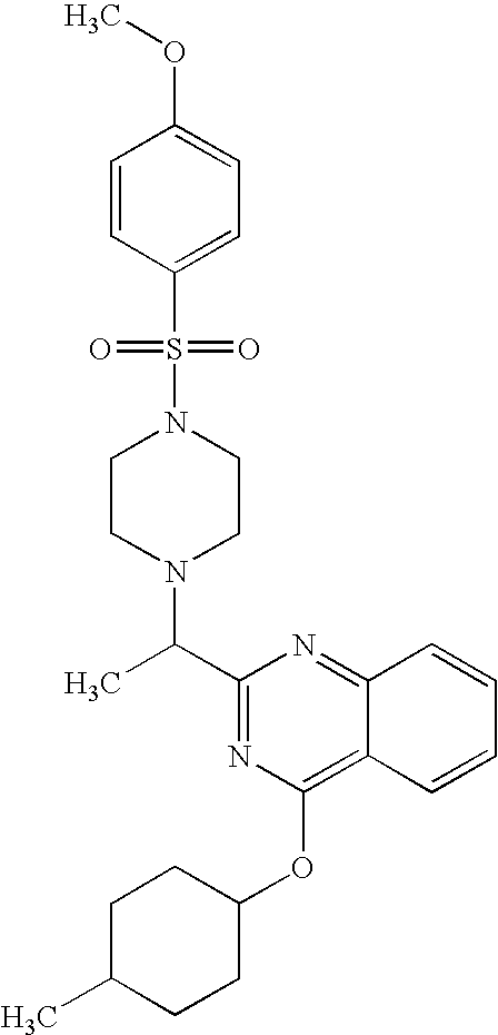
C1(C(N2CCN(S(=O)(=O)C3=CC=C(OC)C=C3)CC2)C)=NC(OC2CCC(C)CC2)=C2C(=N1)C=CC=C2
